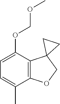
C12=C(C(OCOC)=CC=C1C)C1(CO2)CC1
